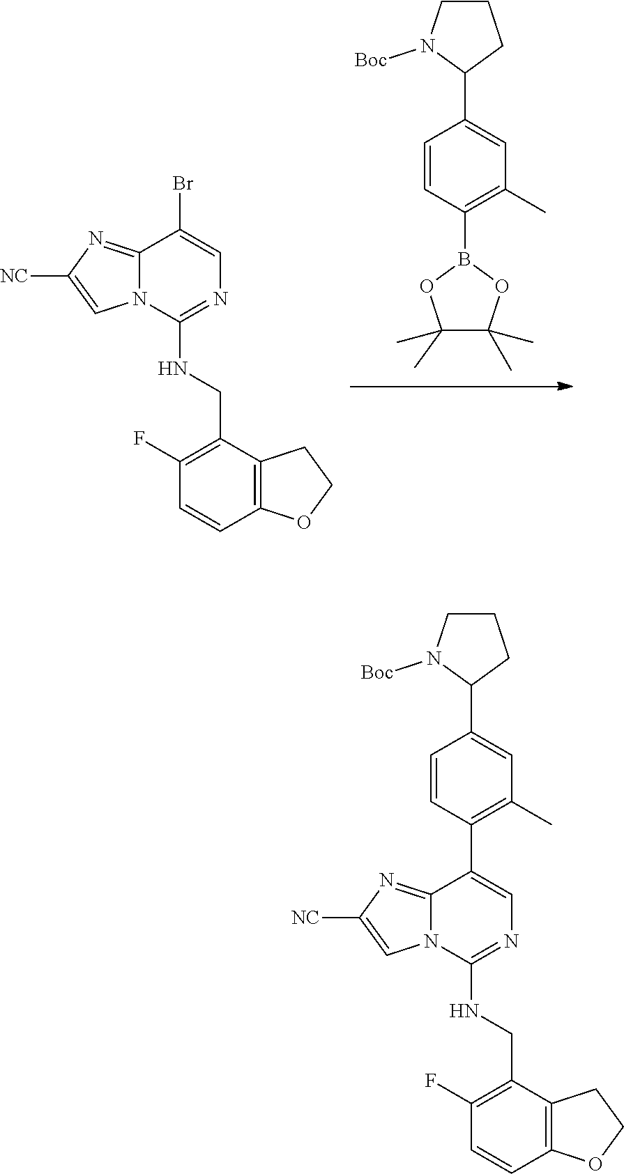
C1(CNC2=NC=C(Br)C3=NC([NC])=CN23)=C(F)C=CC2=C1CCO2.C1=CC(B2OC(C)(C)C(C)(C)O2)=C(C)C=C1C1CCCN1[Boc].C1(CNC2=NC=C(C3=C(C)C=C(C4CCCN4[Boc])C=C3)C3=NC([NC])=CN23)=C(F)C=CC2=C1CCO2
